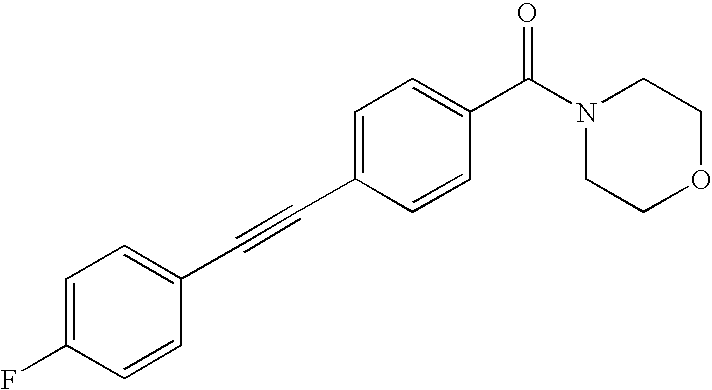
C1=C(F)C=CC(C#CC2=CC=C(C(N3CCOCC3)=O)C=C2)=C1
